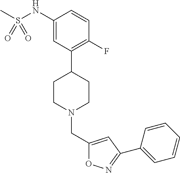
C1(NS(C)(=O)=O)=CC(C2CCN(CC3=CC(C4=CC=CC=C4)=NO3)CC2)=C(F)C=C1
